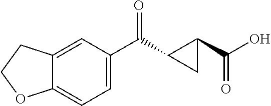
C1=C(C(C2CC2C(O)=O)=O)C=C2C(=C1)OCC2
